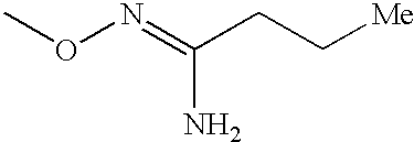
CON=C(CC[Me])N
